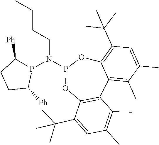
CCCCN(P1OC2=C(C3=C(C)C(C)=CC(C(C)(C)C)=C3O1)C(C)=C(C)C=C2C(C)(C)C)P1C([Ph])CCC1[Ph]
